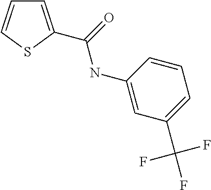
C1=C(C(NC2=CC(C(F)(F)F)=CC=C2)=O)SC=C1
